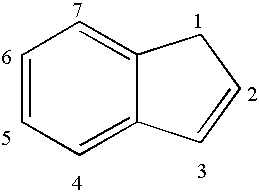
C1=CC=C2C(=C1)CC=C2
